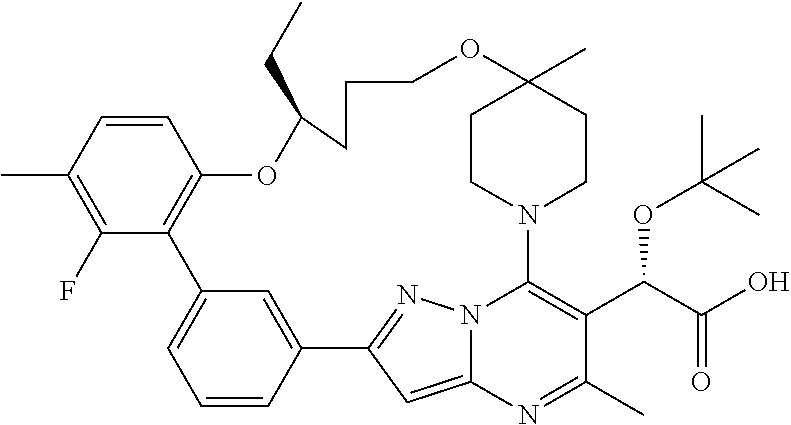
C12=CC=CC(=C1)C1=NN3C(=C1)N=C(C)C(C(C(O)=O)OC(C)(C)C)=C3N1CCC(C)(CC1)OCCCC(CC)OC1=C2C(F)=C(C)C=C1
